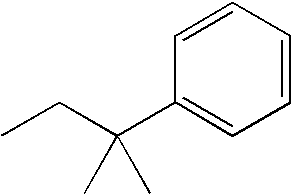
CCC(C)(C)C1=CC=CC=C1
